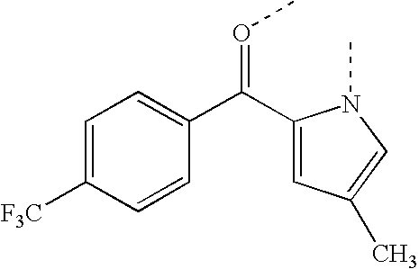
C1(C(C2=CC=C([F3C])C=C2)=OC)=CC(C)=CN1C
